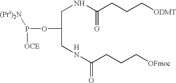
P(OC(CNC(=O)CCC[ODMT])CNC(=O)CCC[OFmoc])([(Pri)2N])[OCE].[H]
